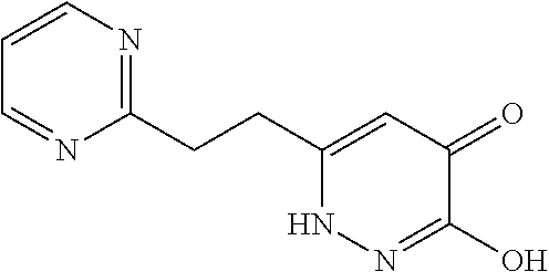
C1(CCC2=CC(=O)C(O)=NN2)=NC=CC=N1
